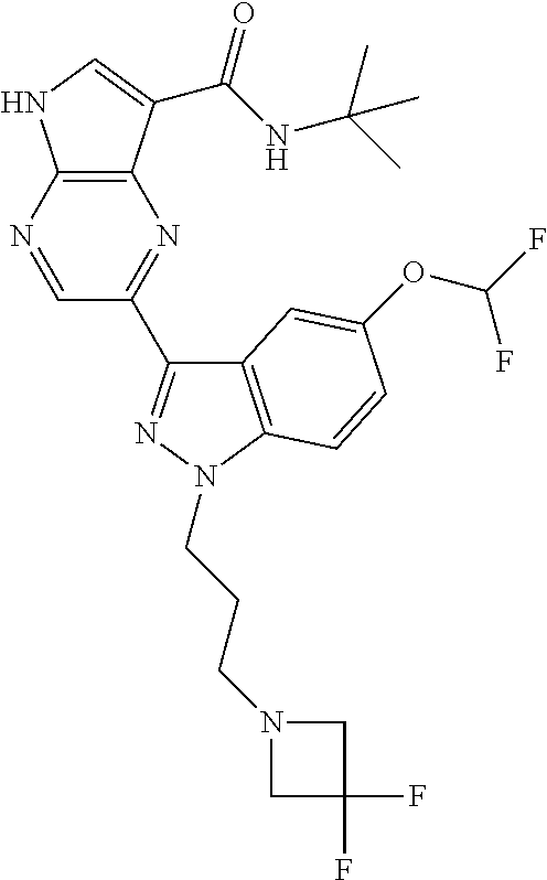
C12=C(C(C(NC(C)(C)C)=O)=CN1)N=C(C1=NN(CCCN3CC(F)(F)C3)C3=C1C=C(OC(F)F)C=C3)C=N2
